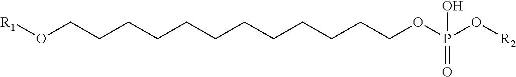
[R1]OCCCCCCCCCCCCOP(O[R2])(=O)O
